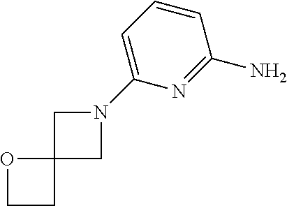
N1(C2=CC=CC(N)=N2)CC2(C1)OCC2
